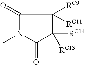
C1(=O)N(C)C(=O)C([RC14])([RC13])C1([RC9])[RC11]
